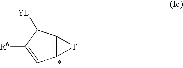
C12=C(C([YL])C([R6])=C1)[T]2
